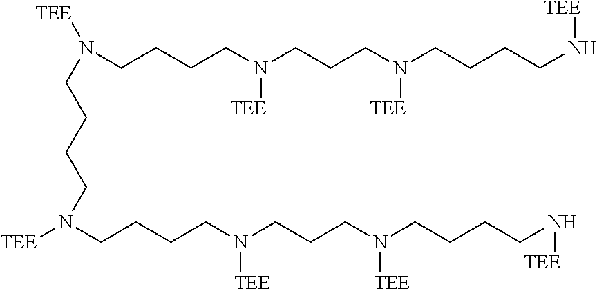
N(CCCCN(CCCN(CCCCN[TEE])[TEE])[TEE])(CCCCN(CCCCN(CCCN(CCCCN[TEE])[TEE])[TEE])[TEE])[TEE]
